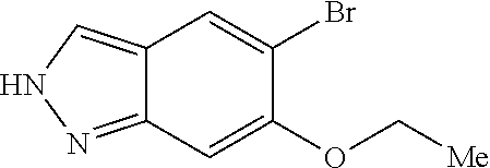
C12=CNN=C1C=C(OC[Me])C(Br)=C2
